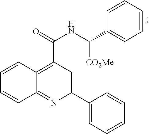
C1(C2=CC(C(=O)NC(C3=CC=CC=C3)[CO2Me])=C3C=CC=CC3=N2)=CC=CC=C1
